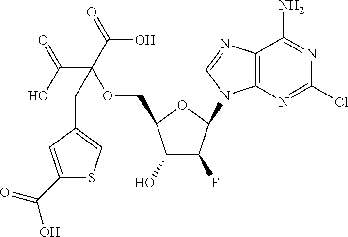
C1(O)C(F)C(N2C3=C(N=C2)C(N)=NC(Cl)=N3)OC1COC(C(=O)O)(C(O)=O)CC1=CSC(C(=O)O)=C1
